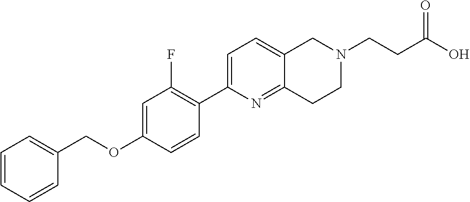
C1=CC=CC(COC2=CC(F)=C(C3=CC=C4C(=N3)CCN(CCC(O)=O)C4)C=C2)=C1
